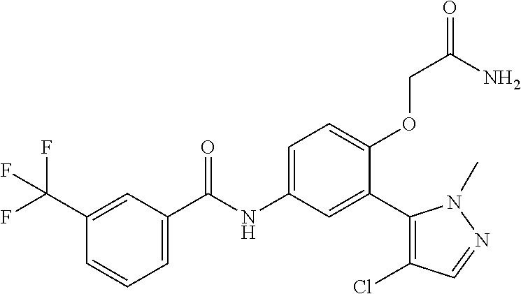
C1(C(F)(F)F)=CC(C(=O)NC2=CC=C(OCC(=O)N)C(C3=C(Cl)C=NN3C)=C2)=CC=C1
